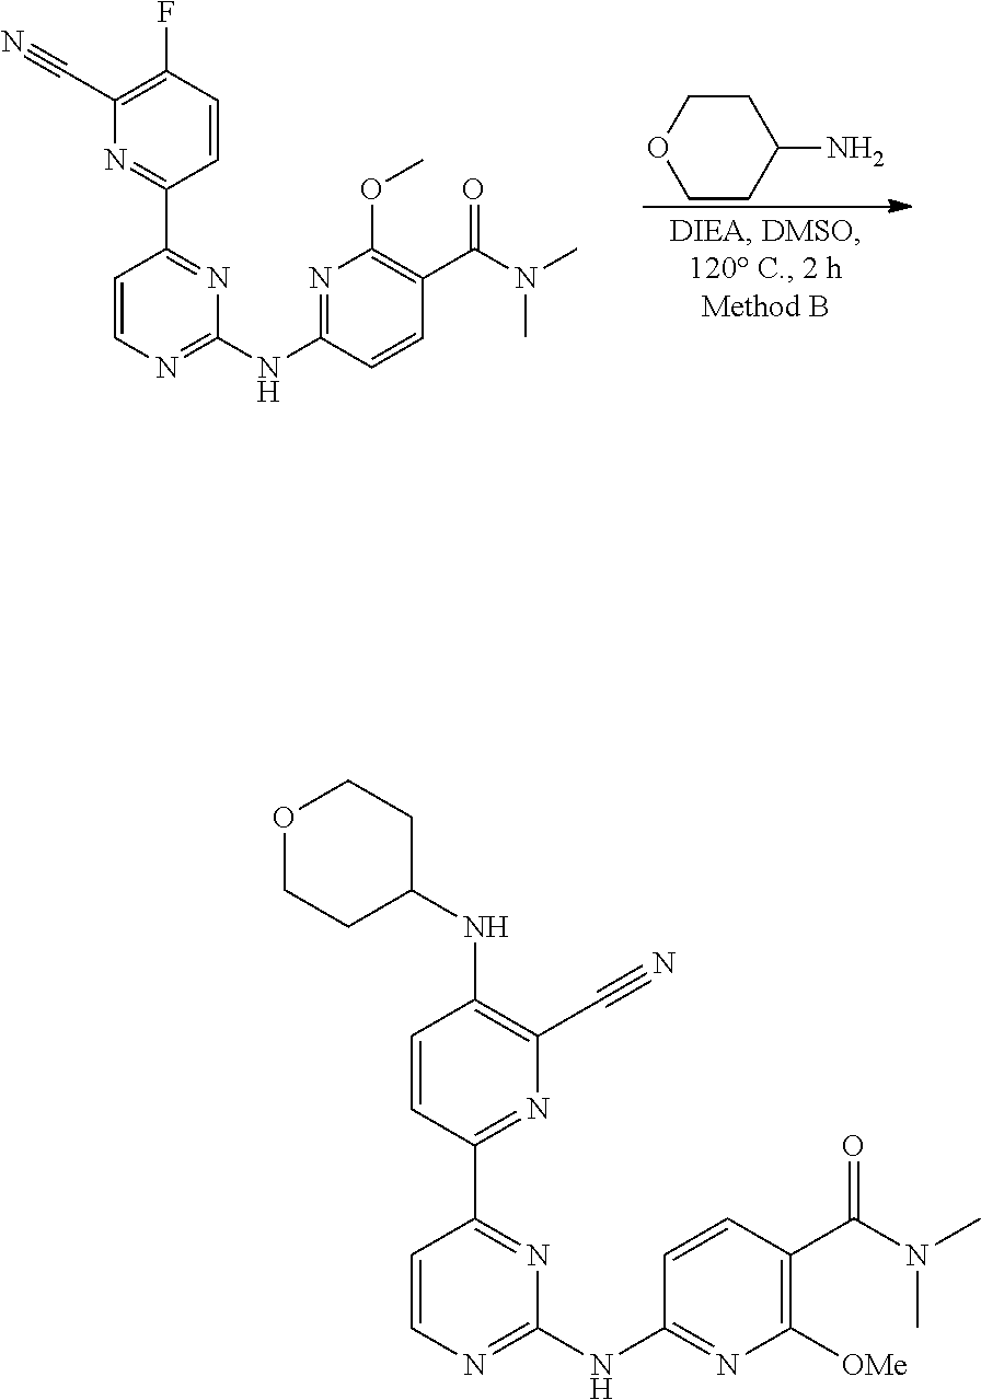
C1(C#N)=C(F)C=CC(C2=NC(NC3=NC(OC)=C(C(=O)N(C)C)C=C3)=NC=C2)=N1.C1CC(N)CCO1.C1=CC(C2=NC(NC3=NC([OMe])=C(C(=O)N(C)C)C=C3)=NC=C2)=NC(C#N)=C1NC1CCOCC1
